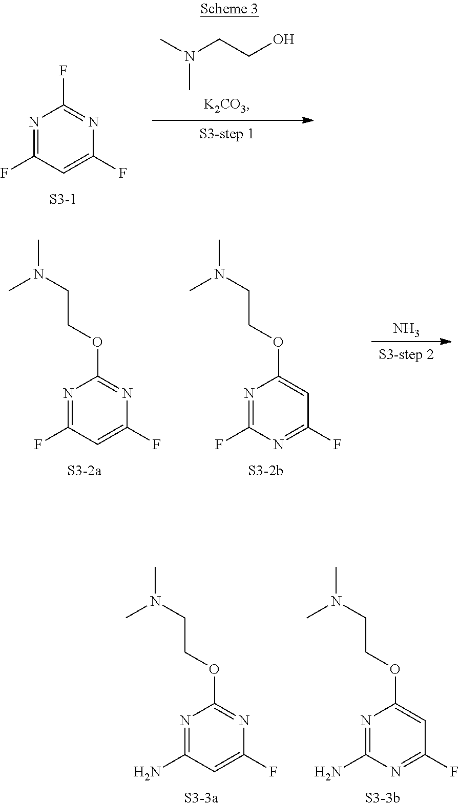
N1=C(F)C=C(F)N=C1F.CN(CCO)C.[S3-1].N1=C(F)C=C(F)N=C1OCCN(C)C.[S3-2a].N1=C(F)N=C(F)C=C1OCCN(C)C.[S3-2b].N.N1=C(N)C=C(F)N=C1OCCN(C)C.[S3-3a].N1=C(N)N=C(F)C=C1OCCN(C)C.[S3-3b]
